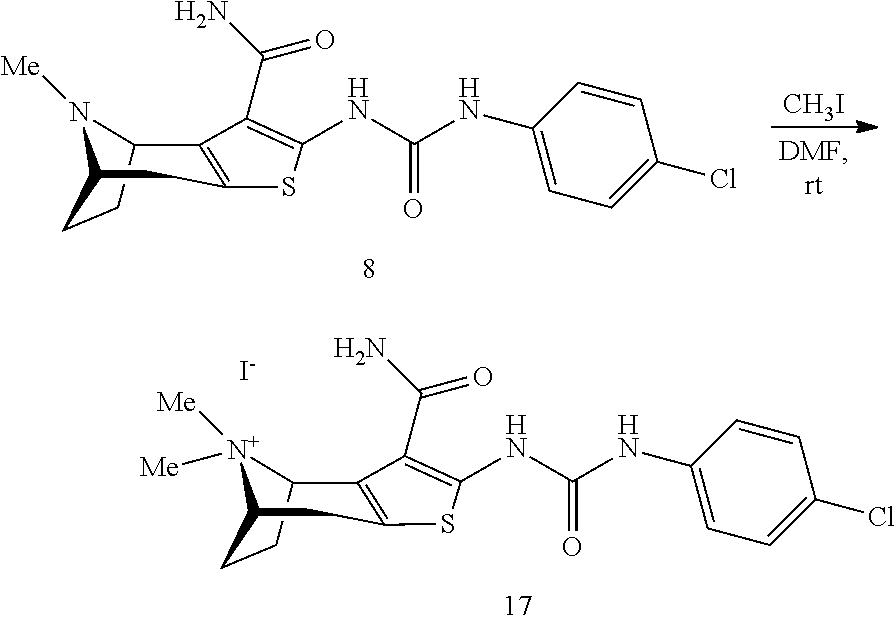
C12CCC([N+]1([Me])[Me])CC1=C2C(C(=O)N)=C(NC(NC2=CC=C(Cl)C=C2)=O)S1.[I-].C12CCC(N1[Me])CC1=C2C(C(=O)N)=C(NC(NC2=CC=C(Cl)C=C2)=O)S1.[CH3I]
